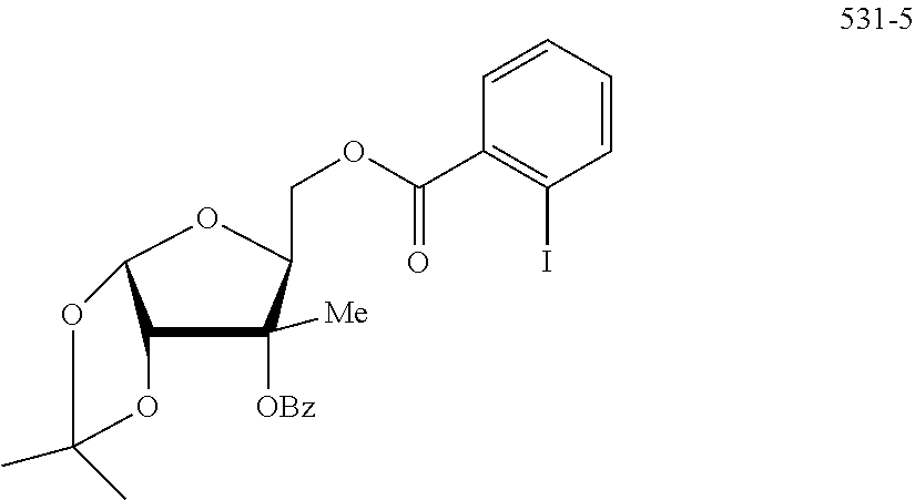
C12C([OBz])([Me])C(COC(=O)C3=C(I)C=CC=C3)OC1OC(C)(C)O2
